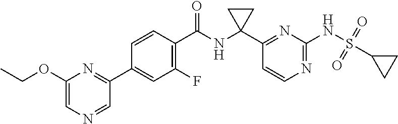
C1(C2(NC(C3=C(F)C=C(C4=NC(OCC)=CN=C4)C=C3)=O)CC2)=NC(NS(=O)(=O)C2CC2)=NC=C1
